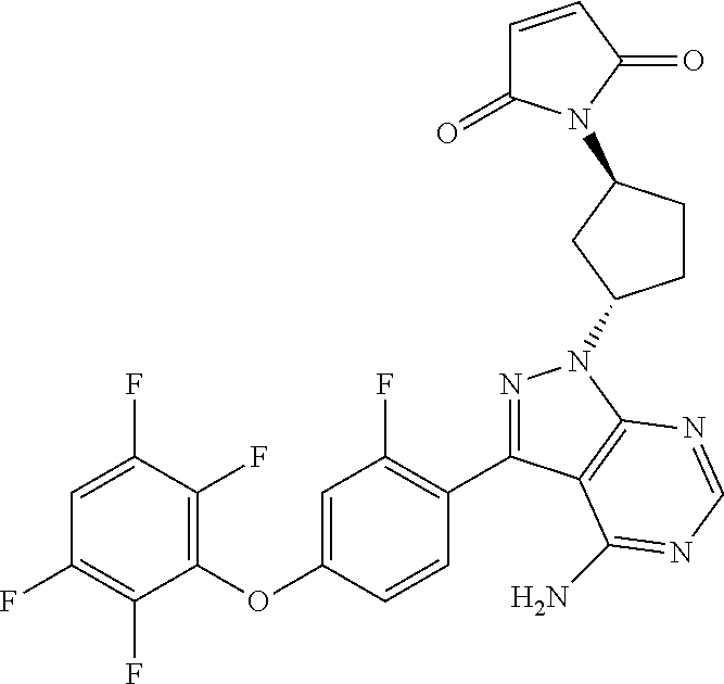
C1(OC2=CC(F)=C(C3=NN(C4CCC(N5C(=O)C=CC5=O)C4)C4=C3C(N)=NC=N4)C=C2)=C(F)C(F)=CC(F)=C1F
